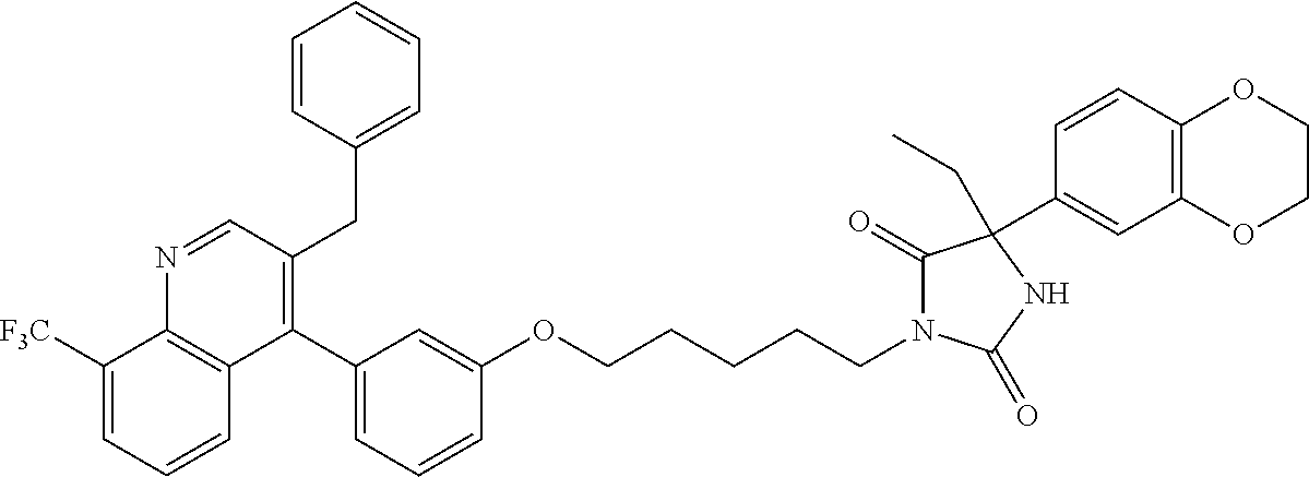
C1(C2=CC=CC(OCCCCCN3C(=O)C(CC)(C4=CC5=C(C=C4)OCCO5)NC3=O)=C2)=C(CC2=CC=CC=C2)C=NC2=C1C=CC=C2[F3C]
